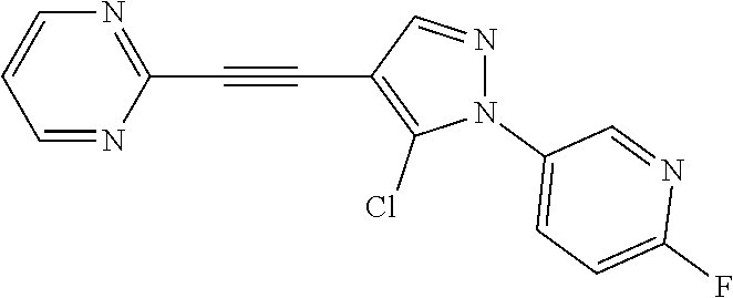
C1=NC(C#CC2=C(Cl)N(C3=CC=C(F)N=C3)N=C2)=NC=C1
